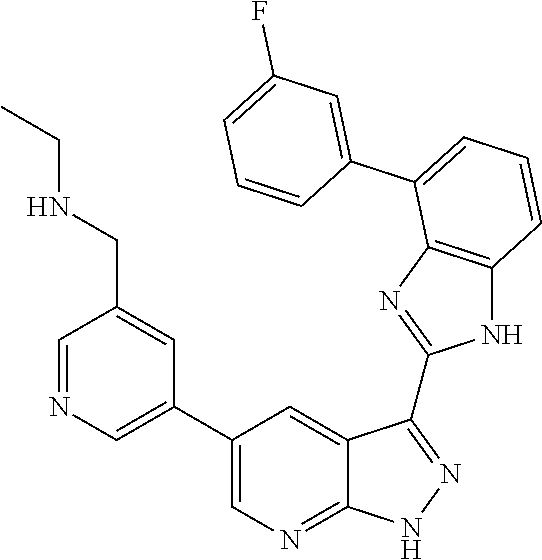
C1=C(C2=CC=CC3=C2N=C(C2=NNC4=NC=C(C5=CN=CC(CNCC)=C5)C=C42)N3)C=CC=C1F
